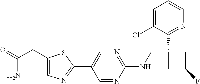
C1(NCC2(C3=NC=CC=C3Cl)CC(F)C2)=NC=C(C2=NC=C(CC(=O)N)S2)C=N1
